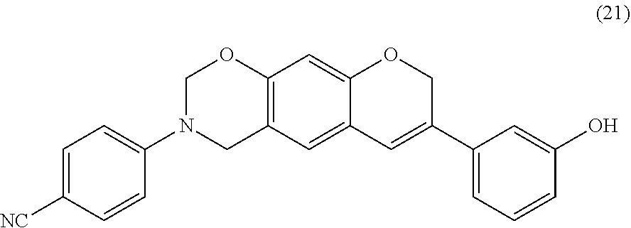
C1(N2CC3=C(OC2)C=C2C(=C3)C=C(C3=CC=CC(O)=C3)CO2)=CC=C([NC])C=C1
